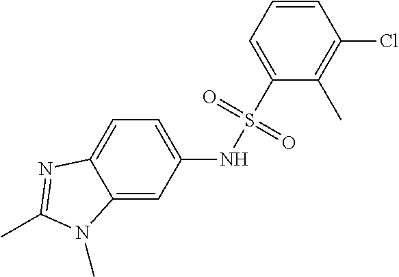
C1(S(=O)(=O)NC2=CC=C3C(=C2)N(C)C(C)=N3)=CC=CC(Cl)=C1C
